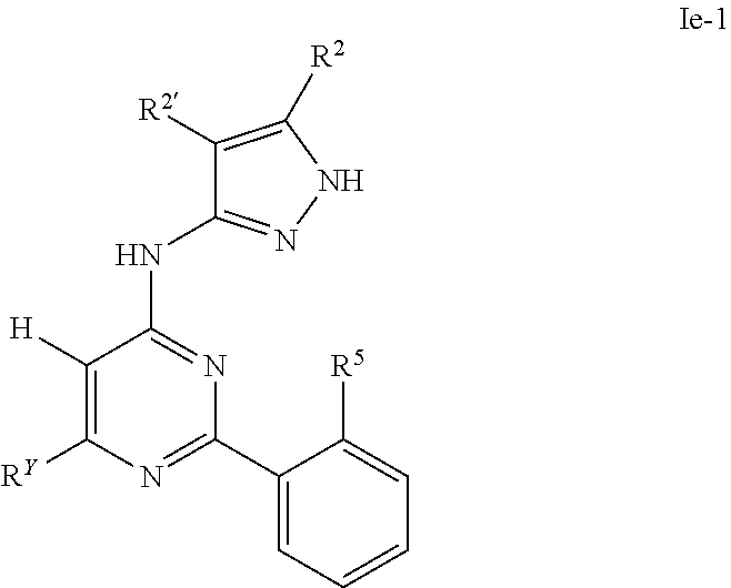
C1([R2])=C([R2])NN=C1NC1=NC(C2=CC=CC=C2[R5])=NC([RY])=C1[H]
